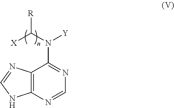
C12=C(N=CN=C1N([Y])C([X])[R])NC=N2
